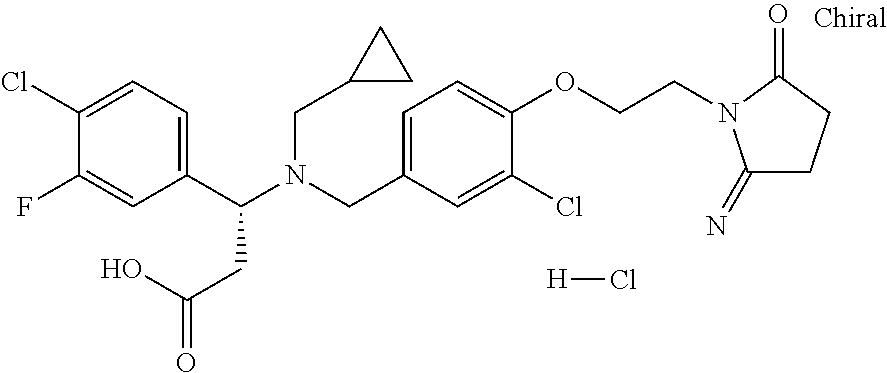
C1(Cl)=CC=C(C(N(CC2=CC=C(OCCN3C(=N)CCC3=O)C(Cl)=C2)CC2CC2)CC(=O)O)C=C1F.[H]Cl
